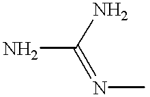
NC(N)=NC
